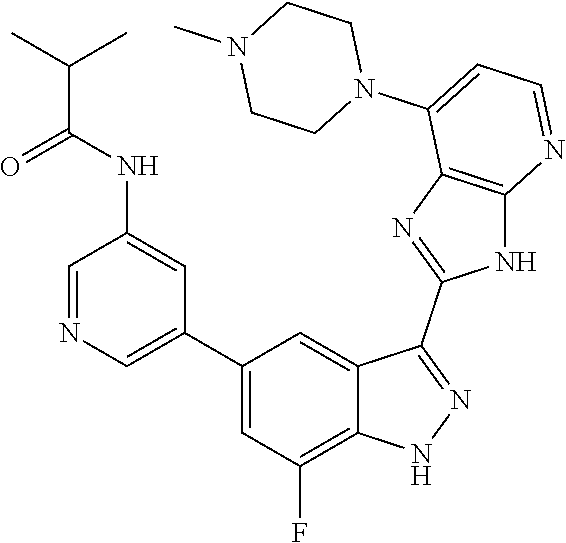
C1=NC=C(C2=CC(F)=C3C(=C2)C(C2=NC4=C(N2)N=CC=C4N2CCN(C)CC2)=NN3)C=C1NC(C(C)C)=O
